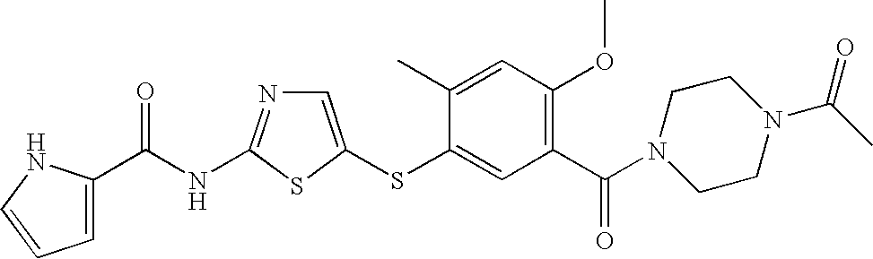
C1=C(SC2=CC(C(N3CCN(C(=O)C)CC3)=O)=C(OC)C=C2C)SC(NC(=O)C2=CC=CN2)=N1
